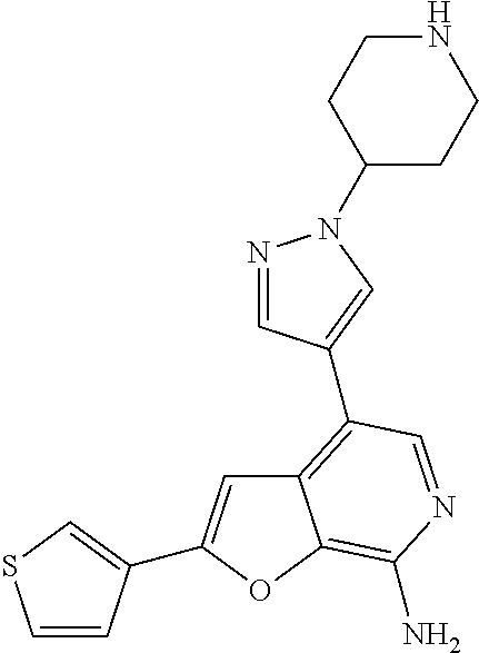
C12=C(C3=CN(C4CCNCC4)N=C3)C=NC(N)=C1OC(C1=CSC=C1)=C2
